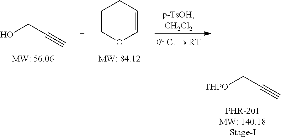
[THPO]CC#C.OCC#C.C1COC=CC1
